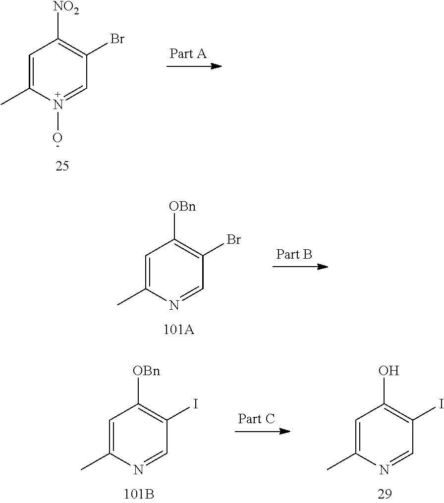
C1=C(C)N(O)=CC(Br)=C1[NO2].C1=C(C)N=CC(Br)=C1[OBn].C1=C(C)N=CC(I)=C1[OBn].C1=C(C)N=CC(I)=C1O
